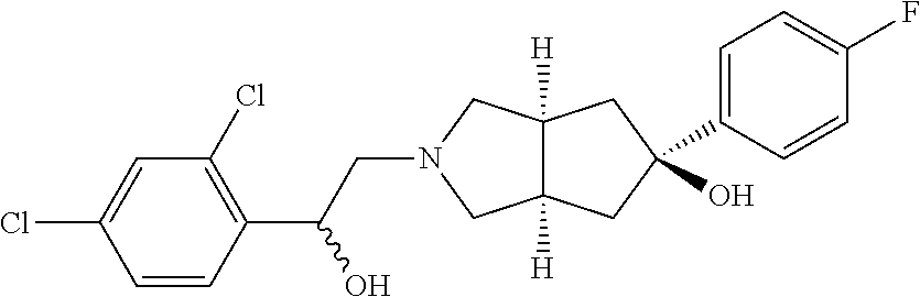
C12([H])C([H])(CC(O)(C3=CC=C(F)C=C3)C1)CN(CC(C1=C(Cl)C=C(Cl)C=C1)O)C2
